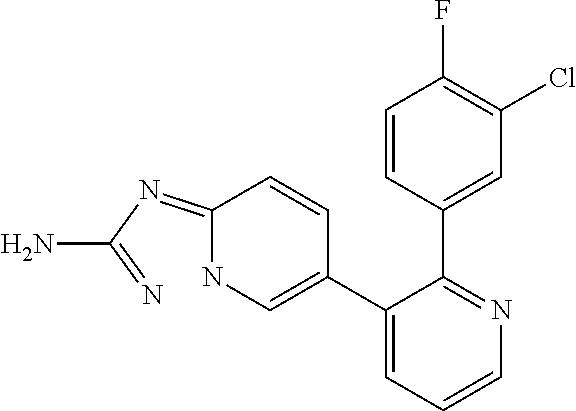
C1(C2=CNC(=NC(=N)N)C=C2)=CC=CN=C1C1=CC(Cl)=C(F)C=C1
